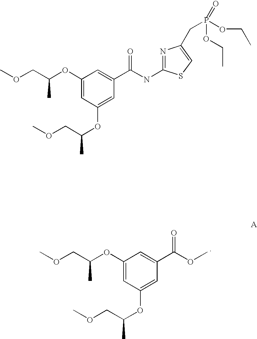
COC(C1=CC(OC(COC)C)=CC(OC(C)COC)=C1)=O.N1=C(NC(C2=CC(OC(COC)C)=CC(OC(COC)C)=C2)=O)SC=C1CP(=O)(OCC)OCC
